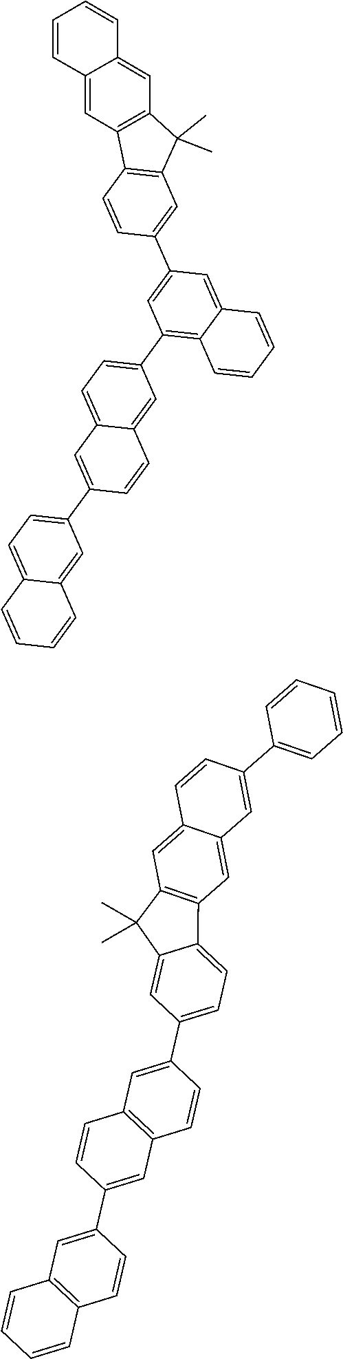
C12=C(C=CC(C3=CC(C4=CC=C5C(=C4)C=CC(C4=CC=C6C(=C4)C=CC=C6)=C5)=C4C(=C3)C=CC=C4)=C1)C1=C(C2(C)C)C=C2C(=C1)C=CC=C2.C12=CC(C3=CC4=C(C=C3)C=C(C3=CC5=C(C=C3)C=CC=C5)C=C4)=CC=C1C1=C(C2(C)C)C=C2C(=C1)C=C(C1=CC=CC=C1)C=C2
